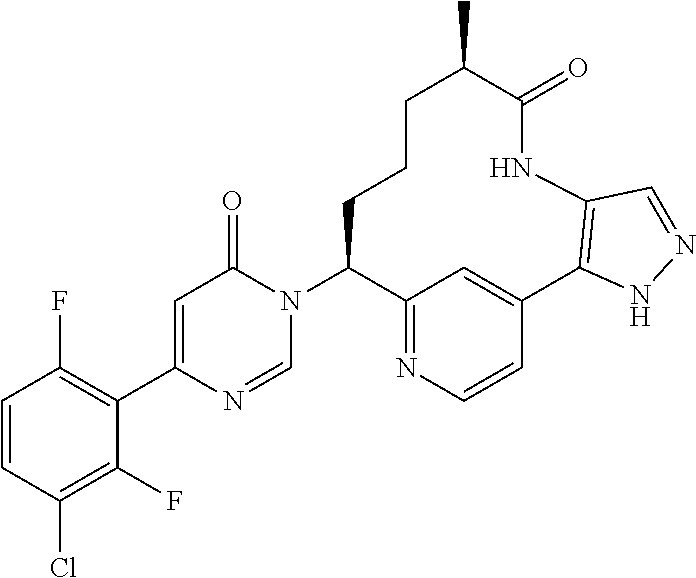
C1=CC(Cl)=C(F)C(C2=CC(=O)N(C3C4=NC=CC(=C4)C4=C(NC(=O)C(C)CCC3)C=NN4)C=N2)=C1F
